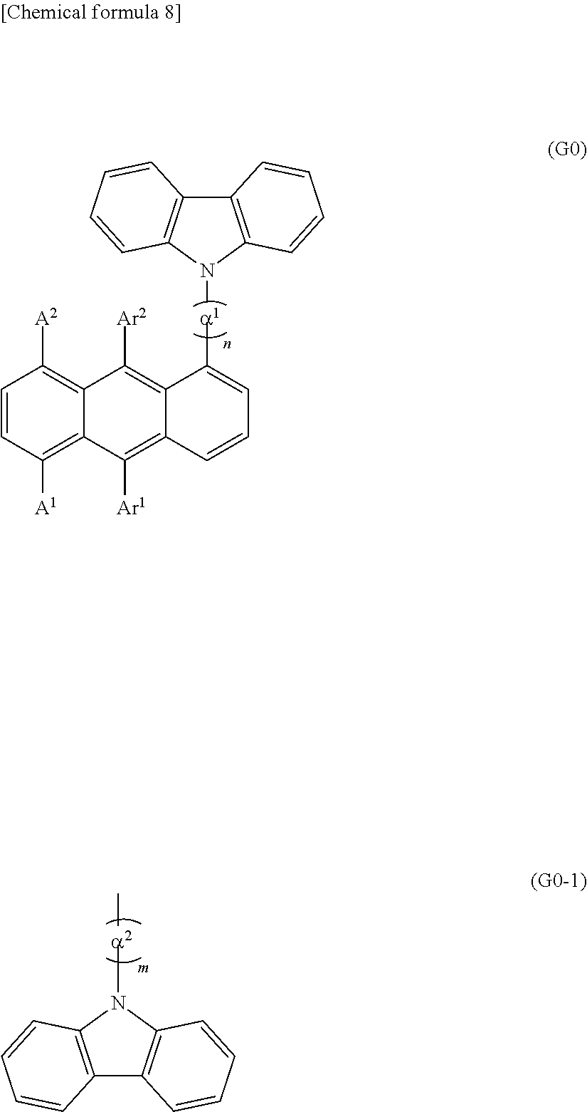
C1=CC([A1])=C2C(=C1[A2])C([Ar2])=C1C(=C2[Ar1])C=CC=C1[a1]N1C2=C(C3=C1C=CC=C3)C=CC=C2.[a2](N1C2=C(C3=C1C=CC=C3)C=CC=C2)C
